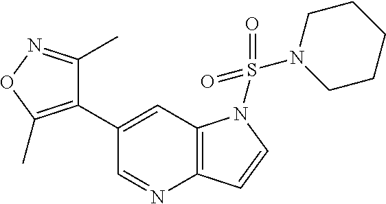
C1(C2=C(C)ON=C2C)=CC2=C(N=C1)C=CN2S(=O)(=O)N1CCCCC1
